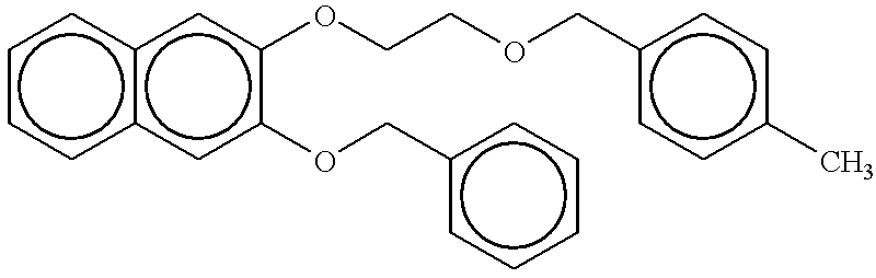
c1ccc2c(c1)cc(OCCOCc1ccc(C)cc1)c(OCc1ccccc1)c2
